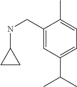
C1(CNC2CC2)=CC(C(C)C)=CC=C1C
